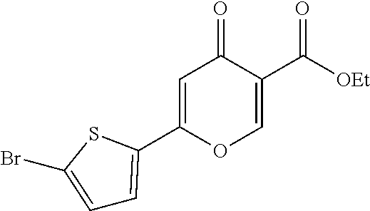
C1(C2=CC=C(Br)S2)=CC(=O)C(C([OEt])=O)=CO1
